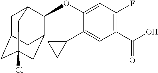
O(C1=CC(F)=C(C(O)=O)C=C1C1CC1)C1C2CC3(Cl)CC(CC1C3)C2
